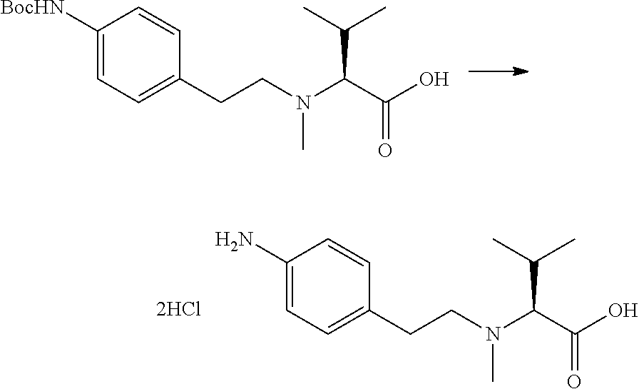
C1([BocHN])=CC=C(CCN(C(C(O)=O)C(C)C)C)C=C1.C1(N)=CC=C(CCN(C(C(O)=O)C(C)C)C)C=C1
